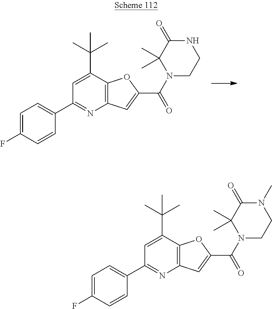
C1(C2=CC=C(F)C=C2)=NC2=C(C(C(C)(C)C)=C1)OC(C(N1CCNC(=O)C1(C)C)=O)=C2.C1(C2=CC=C(F)C=C2)=NC2=C(C(C(C)(C)C)=C1)OC(C(N1CCN(C)C(=O)C1(C)C)=O)=C2
